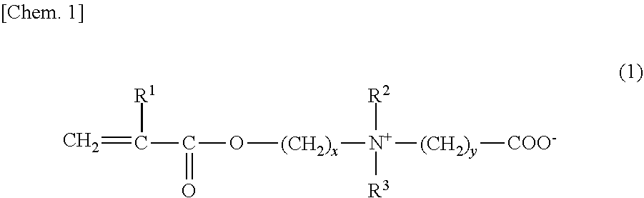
C=C([R1])C(=O)O[(CH2)x][N+]([R2])([R3])[(CH2)y][COO-]
